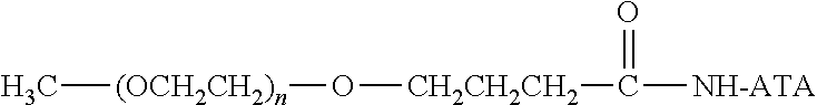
C[(OCH2CH2)n]O[CH2CH2CH2]C(=O)[NH-ATA]
